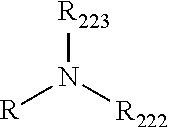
[R223]N([R222])[R]
